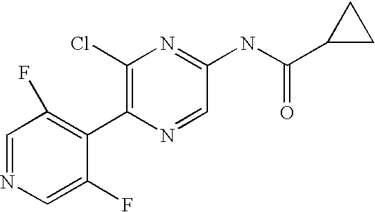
C1=NC=C(F)C(C2=C(Cl)N=C(NC(C3CC3)=O)C=N2)=C1F
